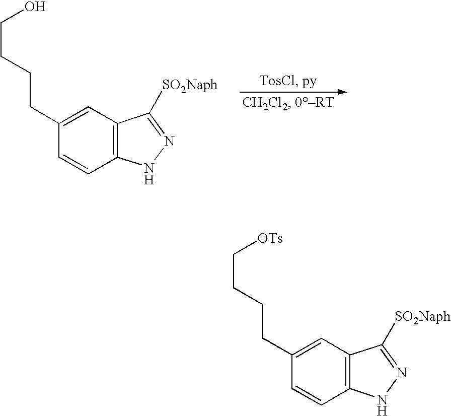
C12=C(C=C(CCCCO)C=C1)C([SO2Naph])=NN2.C12=C(C=C(CCCC[OTs])C=C1)C([SO2Naph])=NN2
